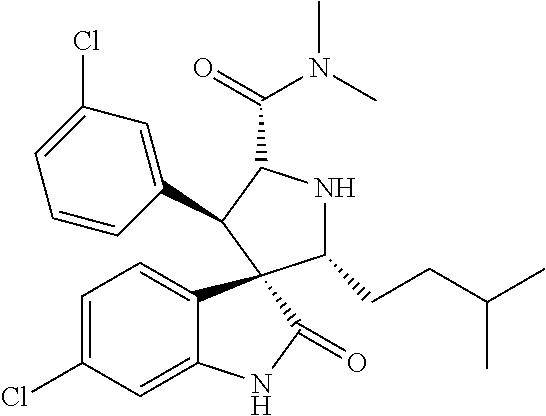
C1=C(Cl)C=C2C(=C1)C1(C(=O)N2)C(CCC(C)C)NC(C(=O)N(C)C)C1C1=CC(Cl)=CC=C1
